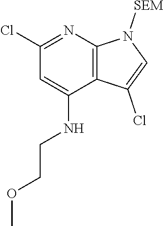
C1(Cl)=NC2=C(C(NCCOC)=C1)C(Cl)=CN2[SEM]
